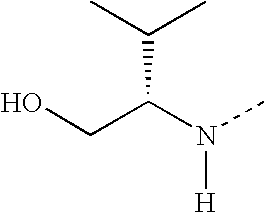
OCC(N(C)[H])C(C)C
